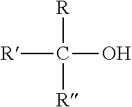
[R]C(O)([R])[R]
